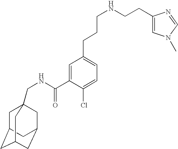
C1C2CC3CC(CC1(CNC(=O)C1=CC(CCCNCCC4=CN(C)C=N4)=CC=C1Cl)C3)C2
